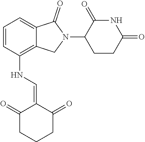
N(C1=C2C(=CC=C1)C(=O)N(C1CCC(=O)NC1=O)C2)C=C1C(=O)CCCC1=O
